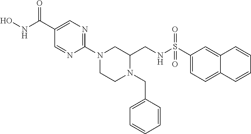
ONC(C1=CN=C(N2CCN(CC3=CC=CC=C3)C(CNS(C3=CC=C4C(=C3)C=CC=C4)(=O)=O)C2)N=C1)=O
